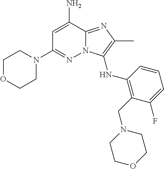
C1=C(N)C2=NC(C)=C(NC3=C(CN4CCOCC4)C(F)=CC=C3)N2N=C1N1CCOCC1
